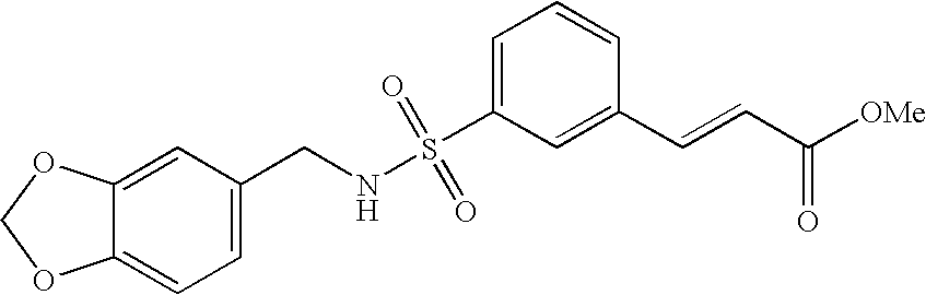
C1=C(CNS(C2=CC=CC(C=CC([OMe])=O)=C2)(=O)=O)C=C2C(=C1)OCO2
